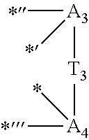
C[A3]([T3][A4](C)C)C
